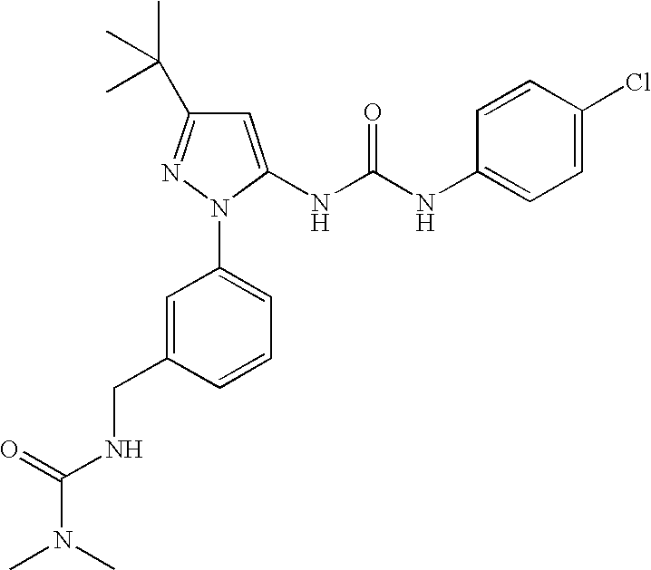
N(C(=O)NCC1=CC(N2N=C(C(C)(C)C)C=C2NC(NC2=CC=C(Cl)C=C2)=O)=CC=C1)(C)C
